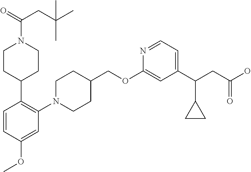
C(C(=O)N1CCC(C2=C(N3CCC(COC4=CC(C(CC(O)=O)C5CC5)=CC=N4)CC3)C=C(OC)C=C2)CC1)C(C)(C)C
